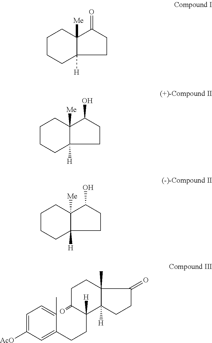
C1CC(=O)C2([Me])C1([H])CCCC2.C1CC(O)C2([Me])C1([H])CCCC2.C1CC(O)C2([Me])C1([H])CCCC2.C12(C)C([H])(CCC1=O)C([H])(CCC1=CC([AcO])=CC=C1C)C(=O)CC2
